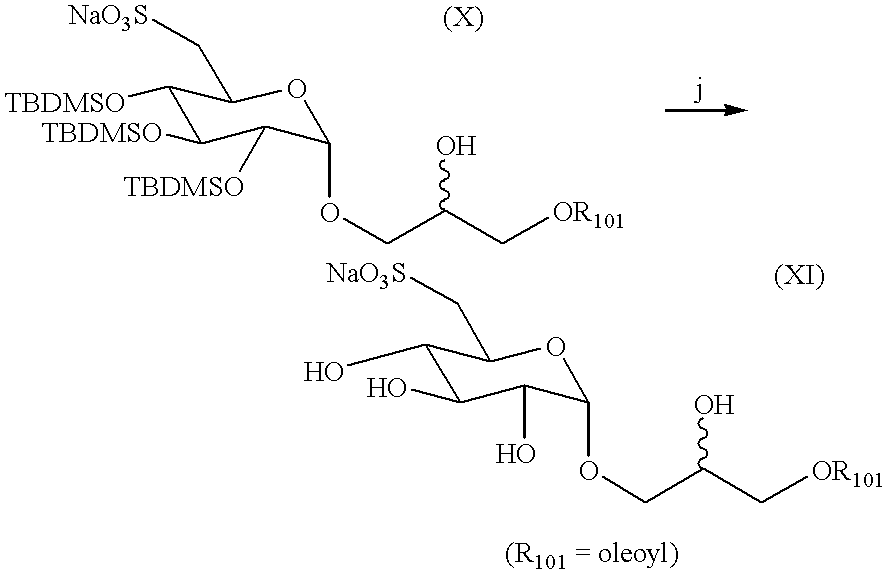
C1([TBDMSO])C([TBDMSO])C([TBDMSO])C(OCC(C[OR101])O)OC1C[NaO3S].C1(O)C(O)C(O)C(OCC(C[OR101])O)OC1C[NaO3S]
